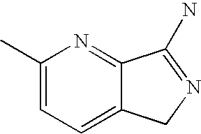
C1(C)=CC=C2C(=N1)C(N)=NC2
